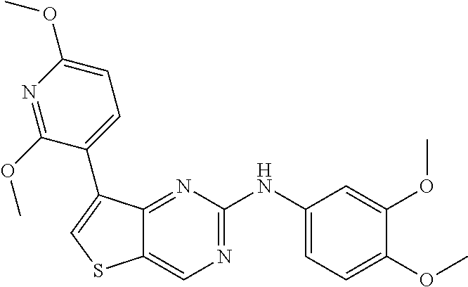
C1(OC)=CC=C(NC2=NC=C3C(=N2)C(C2=CC=C(OC)N=C2OC)=CS3)C=C1OC
